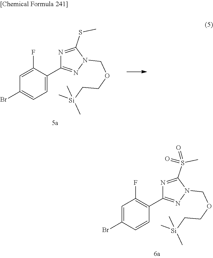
C1=C(C2=NN(COCC[Si](C)(C)C)C(SC)=N2)C(F)=CC(Br)=C1.C1=CC(Br)=CC(F)=C1C1=NN(COCC[Si](C)(C)C)C(S(C)(=O)=O)=N1
